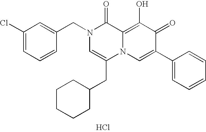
C1(Cl)=CC=CC(CN2C=C(CC3CCCCC3)N3C(=C(O)C(=O)C(C4=CC=CC=C4)=C3)C2=O)=C1.Cl
